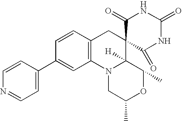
N1=CC=C(C2=CC3=C(C=C2)CC2(C4([H])N3CC(C)OC4C)C(=O)NC(=O)NC2=O)C=C1
